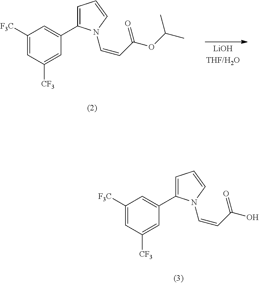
C1([F3C])=CC([CF3])=CC(C2=CC=CN2C=CC(O)=O)=C1.C1([F3C])=CC([CF3])=CC(C2=CC=CN2C=CC(OC(C)C)=O)=C1
